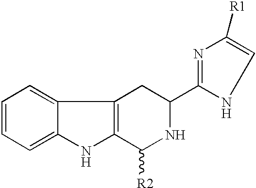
C1=CC=C2C(=C1)C1=C(N2)C([R2])NC(C2=NC([R1])=CN2)C1
